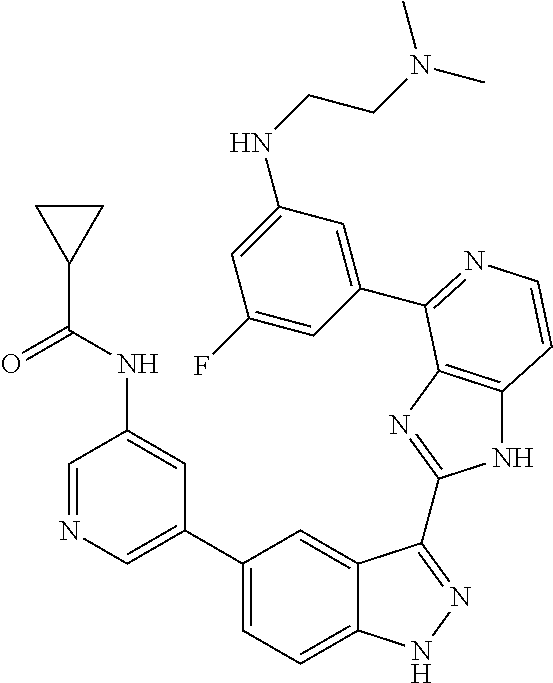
C1(C2=CN=CC(NC(C3CC3)=O)=C2)=CC=C2C(=C1)C(C1=NC3=C(N1)C=CN=C3C1=CC(NCCN(C)C)=CC(F)=C1)=NN2
